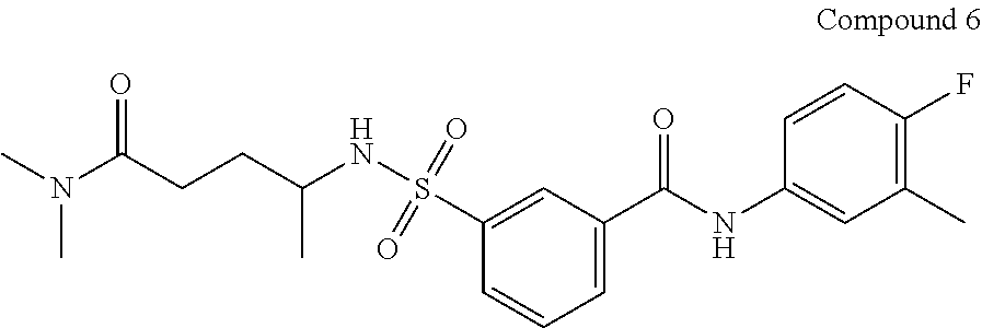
C1=C(C(NC2=CC(C)=C(F)C=C2)=O)C=C(S(NC(CCC(N(C)C)=O)C)(=O)=O)C=C1
